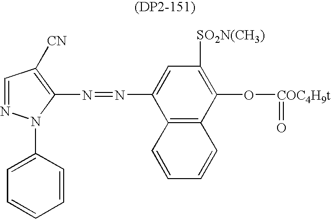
C1=NN(C2=CC=CC=C2)C(N=NC2=CC([SO2N(CH3)])=C(O[COC4H9t]=O)C3=C2C=CC=C3)=C1[CN]
